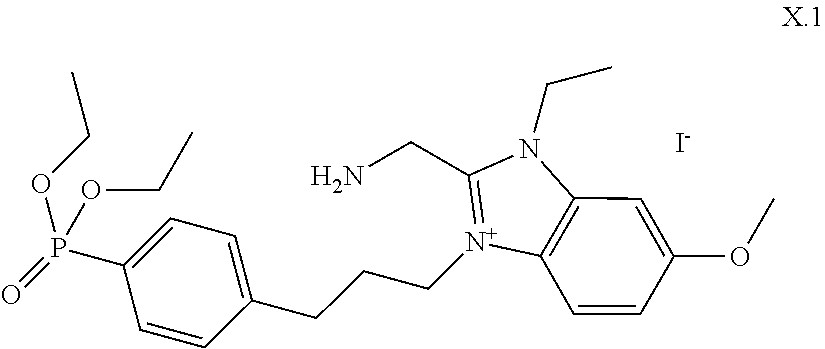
[I-].C1=C(OC)C=CC2=C1N(CC)C(CN)=[N+]2CCCC1=CC=C(P(=O)(OCC)OCC)C=C1
